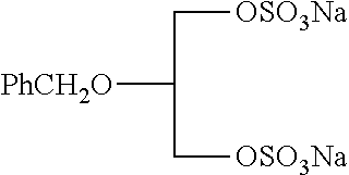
[OSO3Na]CC([PhCH2O])C[OSO3Na]
